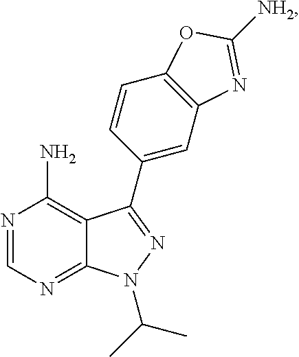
N1=CN=C2C(=C1N)C(C1=CC3=C(C=C1)OC([NH2])=N3)=NN2C(C)C
